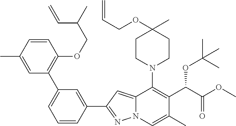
C1=CC(C)=CC(C2=CC=CC(C3=NN4C(=C3)C(N3CCC(C)(OCC=C)CC3)=C(C(C(OC)=O)OC(C)(C)C)C(C)=C4)=C2)=C1OCC(C=C)C
